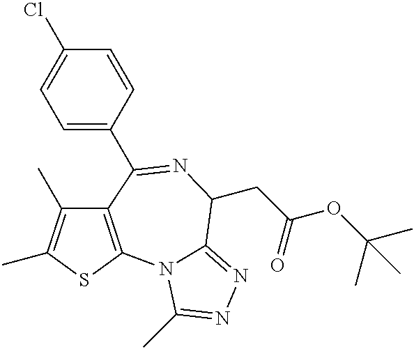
C12=C(SC(C)=C1C)N1C(=NN=C1C)C(CC(OC(C)(C)C)=O)N=C2C1=CC=C(Cl)C=C1
